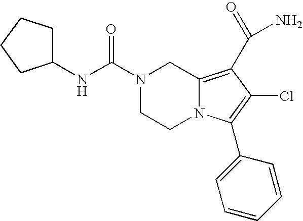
N1(C(NC2CCCC2)=O)CCN2C(=C(C(N)=O)C(Cl)=C2C2=CC=CC=C2)C1
